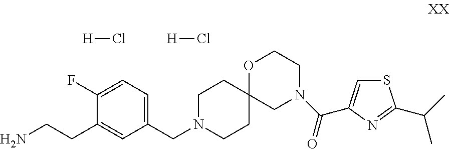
NCCC1=CC(CN2CCC3(CC2)OCCN(C(=O)C2=CSC(C(C)C)=N2)C3)=CC=C1F.[H]Cl.[H]Cl
